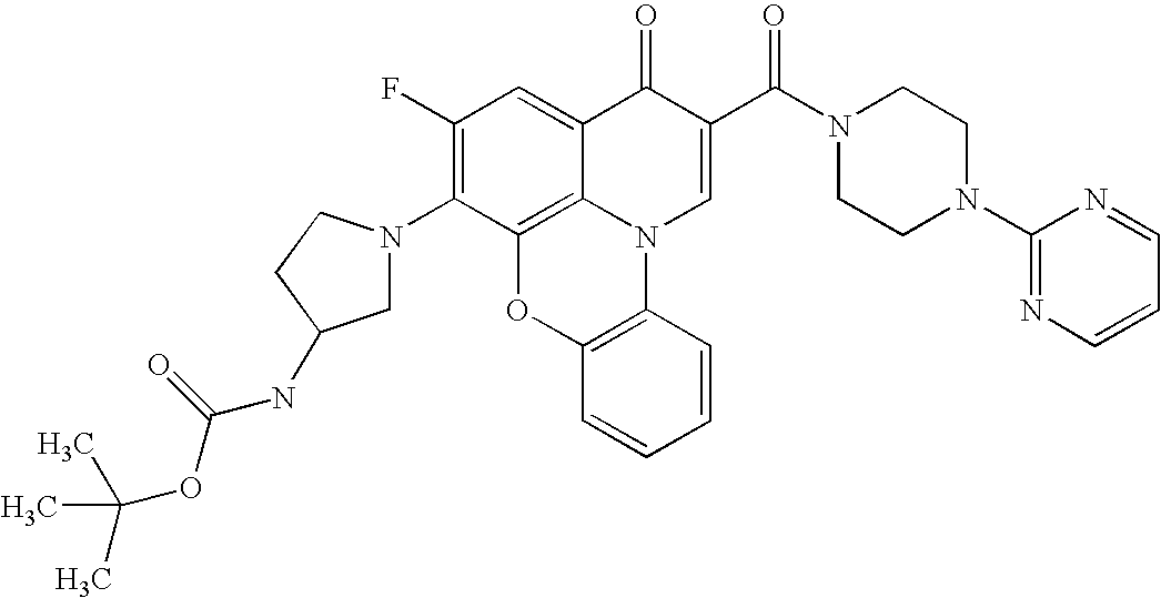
C1(F)=C(N2CC(NC(OC(C)(C)C)=O)CC2)C2=C3C(=C1)C(=O)C(C(N1CCN(C4=NC=CC=N4)CC1)=O)=CN3C1=C(O2)C=CC=C1
